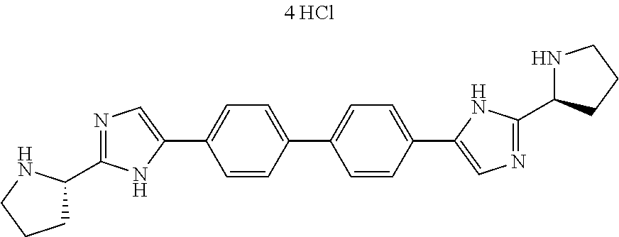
C1C(C2=NC=C(C3=CC=C(C4=CC=C(C5=CN=C(C6NCCC6)N5)C=C4)C=C3)N2)NCC1
